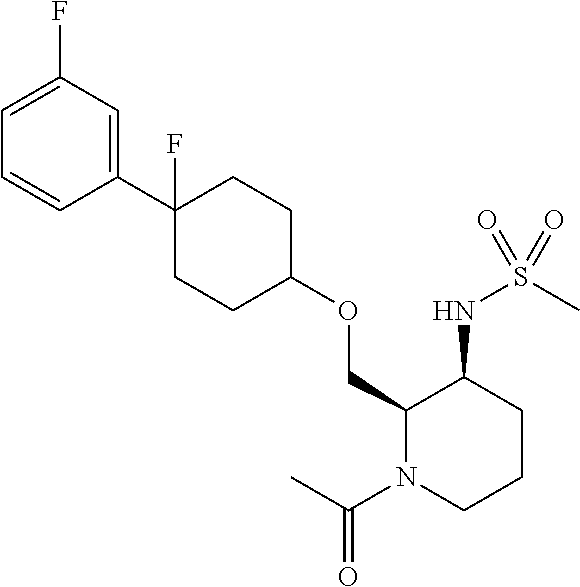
C1=C(F)C=C(C2(F)CCC(OCC3N(C(C)=O)CCCC3NS(=O)(C)=O)CC2)C=C1
